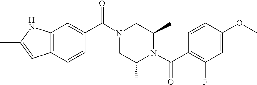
C1(C)CN(C(C2=CC3=C(C=C(C)N3)C=C2)=O)CC(C)N1C(C1=C(F)C=C(OC)C=C1)=O
